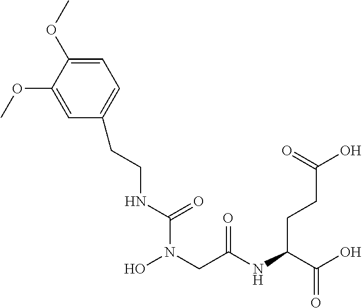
C(CCC(C(O)=O)NC(=O)CN(O)C(NCCC1=CC=C(OC)C(OC)=C1)=O)(=O)O
